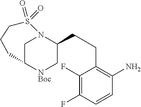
C1C2[NBoc]CC(CCC3=C(N)C=CC(F)=C3F)N1S(=O)(=O)CCC2
